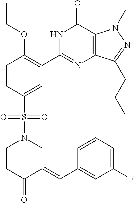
C1=CC(S(N2CC(=CC3=CC(F)=CC=C3)C(=O)CC2)(=O)=O)=CC(C2=NC3=C(C(=O)N2)N(C)N=C3CCC)=C1OCC
